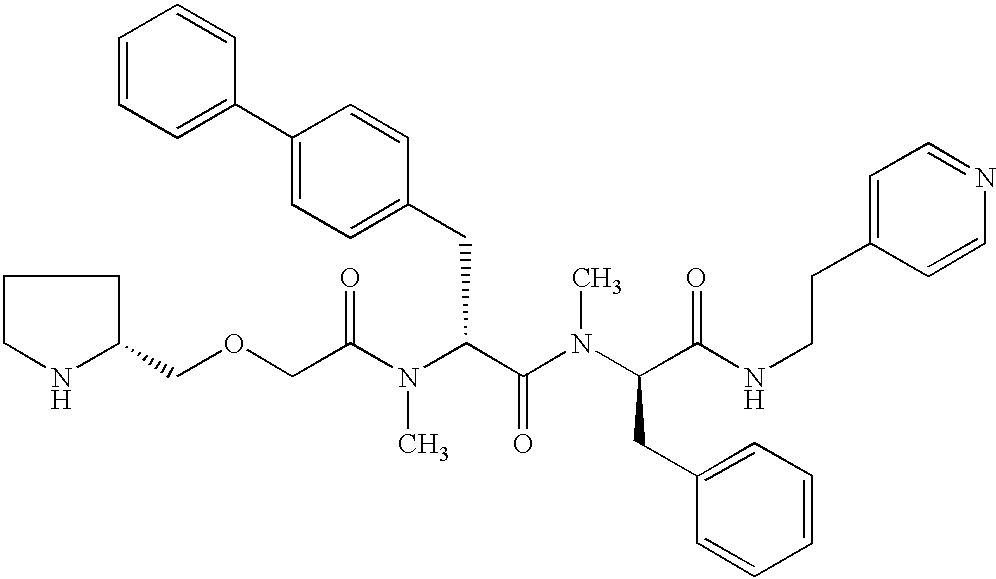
C1(COCC(N(C(C(=O)N(C)C(CC2=CC=CC=C2)C(=O)NCCC2=CC=NC=C2)CC2=CC=C(C3=CC=CC=C3)C=C2)C)=O)CCCN1
